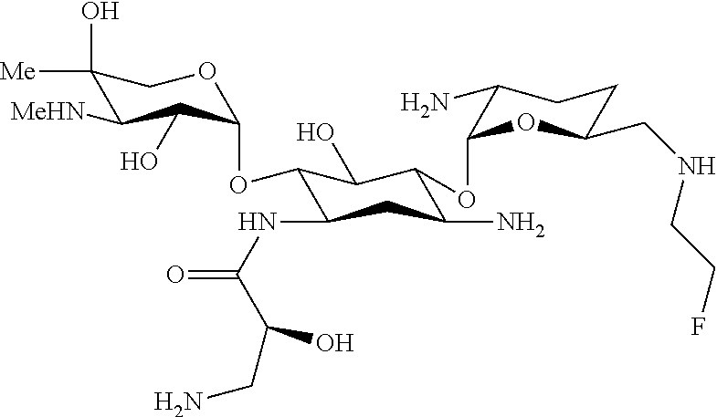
C1(O)([Me])C([MeHN])C(O)C(OC2C(NC(=O)C(CN)O)CC(N)C(OC3C(N)CCC(CNCCF)O3)C2O)OC1
